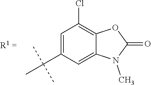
C1=C(C(C)(C)C)C=C2C(=C1Cl)OC(=O)N2C
